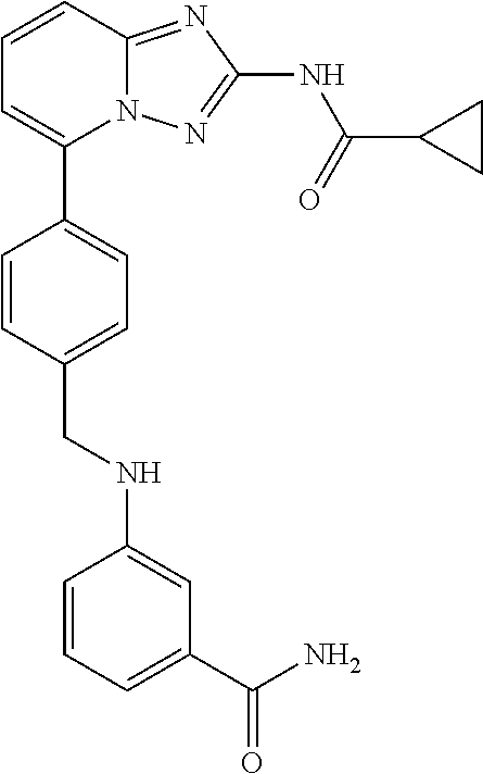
C1=CC2=NC(NC(=O)C3CC3)=NN2C(C2=CC=C(CNC3=CC(C(N)=O)=CC=C3)C=C2)=C1
